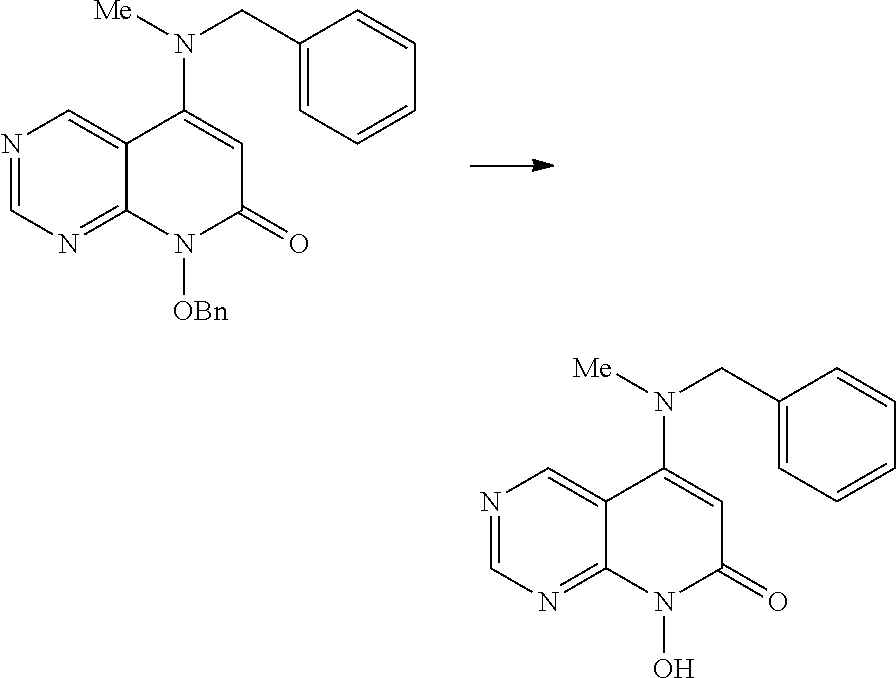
N1=CN=C2C(=C1)C(N(CC1=CC=CC=C1)[Me])=CC(=O)N2[OBn].N1=CN=C2C(=C1)C(N(CC1=CC=CC=C1)[Me])=CC(=O)N2O
